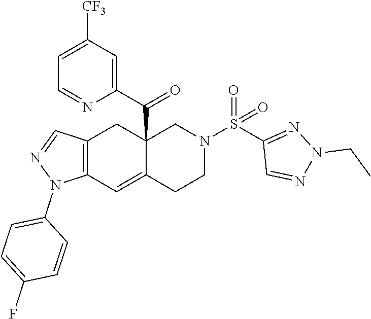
C12=C(C=C3C(C(C4=CC([CF3])=CC=N4)=O)(C1)CN(S(C1=NN(CC)N=C1)(=O)=O)CC3)N(C1=CC=C(F)C=C1)N=C2
